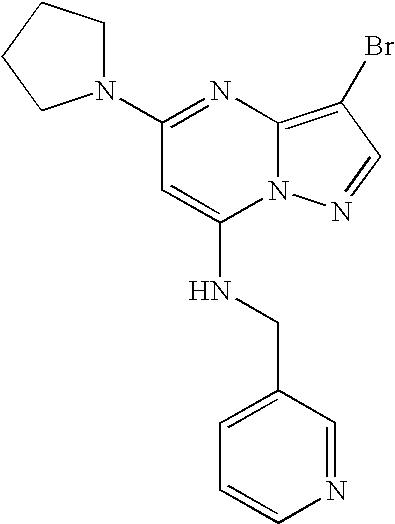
C1(N2CCCC2)=NC2=C(Br)C=NN2C(NCC2=CC=CN=C2)=C1
